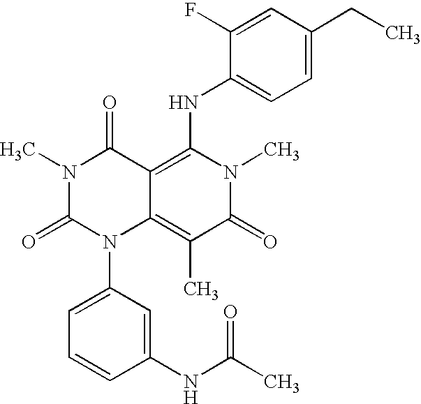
C1(NC(C)=O)=CC(N2C3=C(C)C(=O)N(C)C(NC4=CC=C(CC)C=C4F)=C3C(=O)N(C)C2=O)=CC=C1
